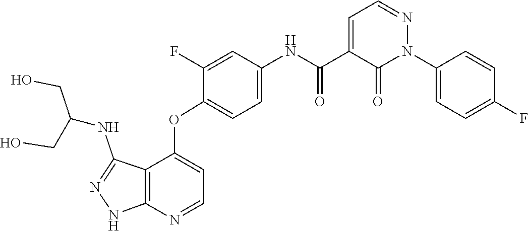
N1=CC=C(C(NC2=CC=C(OC3=CC=NC4=C3C(NC(CO)CO)=NN4)C(F)=C2)=O)C(=O)N1C1=CC=C(F)C=C1
